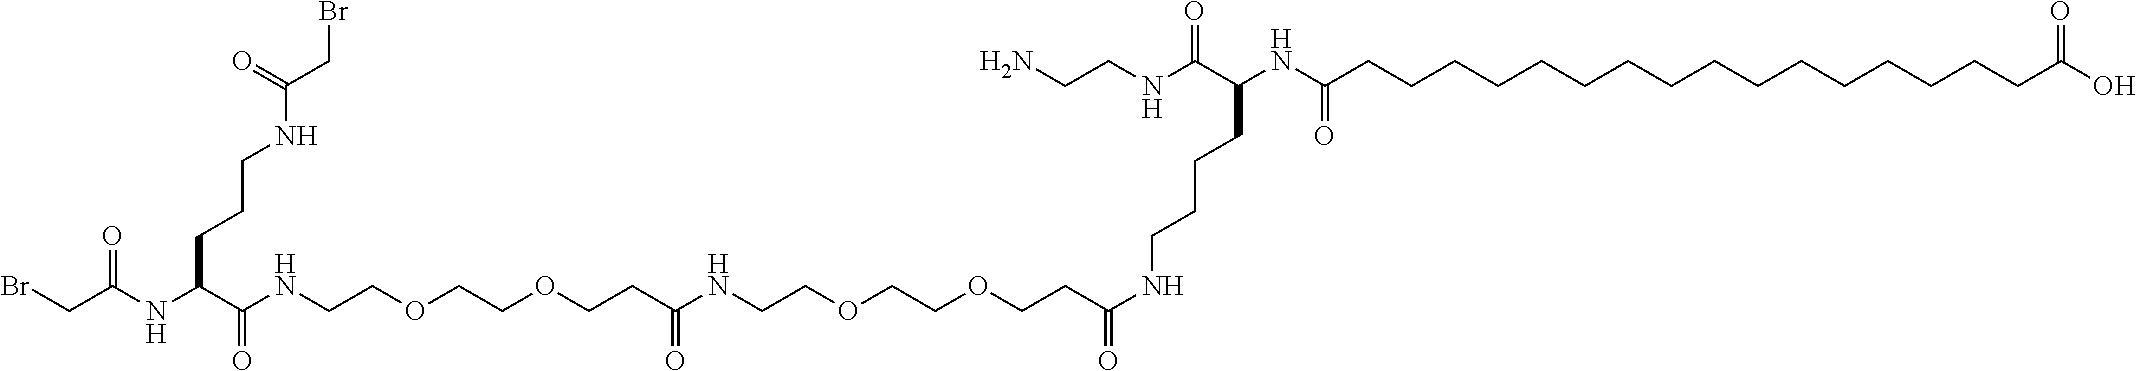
C(C(NC(C(NCCOCCOCCC(NCCOCCOCCC(NCCCCC(NC(CCCCCCCCCCCCCCCCC(O)=O)=O)C(=O)NCCN)=O)=O)=O)CCCNC(CBr)=O)=O)Br
